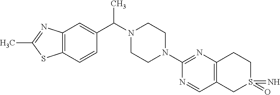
C12=C(C=CC(C(N3CCN(C4=NC5=C(C=N4)CS(=O)(=N)CC5)CC3)C)=C1)SC(C)=N2
